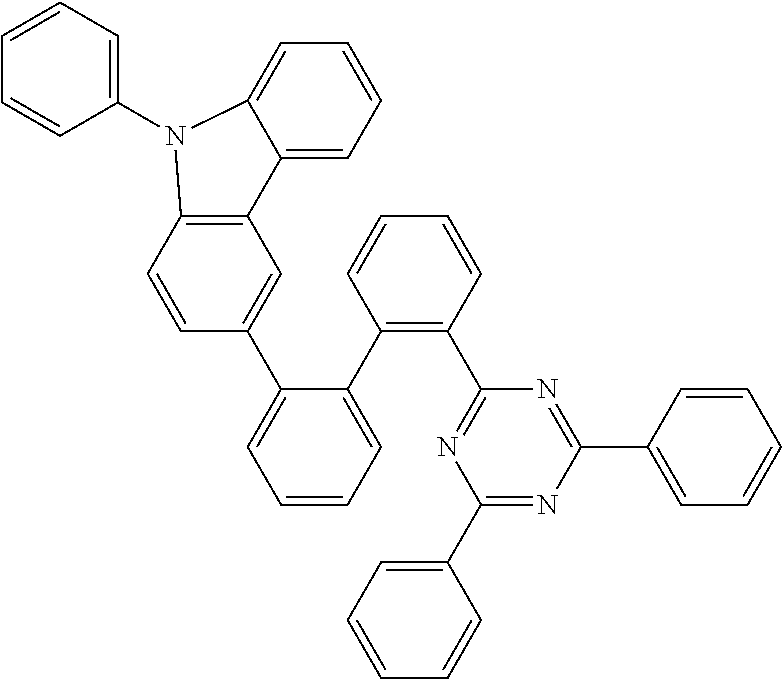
C1=CC=C(N2C3=CC=CC=C3C3=C2C=CC(C2=CC=CC=C2C2=C(C4=NC(C5=CC=CC=C5)=NC(C5=CC=CC=C5)=N4)C=CC=C2)=C3)C=C1
